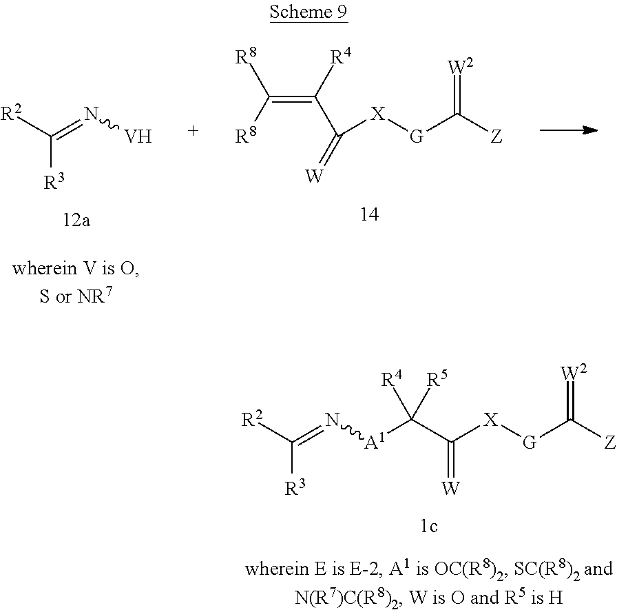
[R2]C(=N[V])[R3].C([X][G]C([Z])=[W2])(C(=C([R8])[R8])[R4])=[W].[R2]C(=N[A1]C(C([X][G]C([Z])=[W2])=[W])([R4])[R5])[R3]
